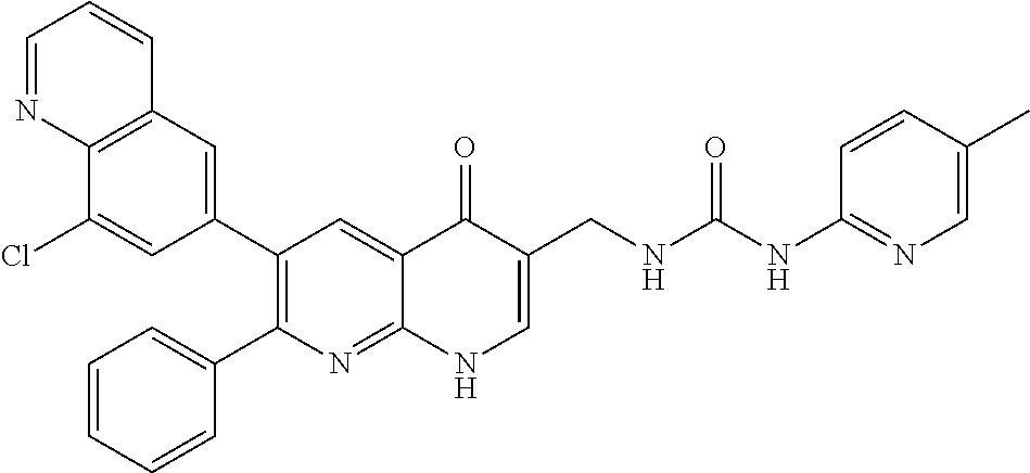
C12=C(C=C(C3=C(C4=CC=CC=C4)N=C4C(=C3)C(=O)C(CNC(NC3=NC=C(C)C=C3)=O)=CN4)C=C1Cl)C=CC=N2
